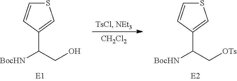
S1C=CC(C(CO)[BocHN])=C1.[CH2Cl2].S1C=CC(C(C[OTs])[BocHN])=C1
